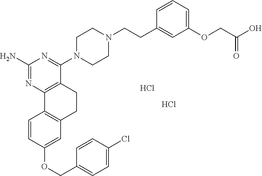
C1(N)=NC2=C(C(N3CCN(CCC4=CC(OCC(O)=O)=CC=C4)CC3)=N1)CCC1=C2C=CC(OCC2=CC=C(Cl)C=C2)=C1.Cl.Cl
